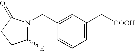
C1([E])N(CC2=CC(C[COOH])=CC=C2)C(=O)CC1
